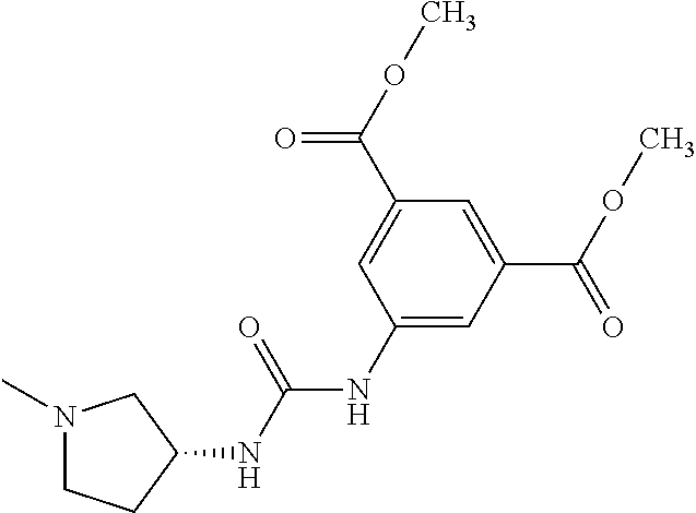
N1(C)CCC(NC(NC2=CC(C(OC)=O)=CC(C(OC)=O)=C2)=O)C1
